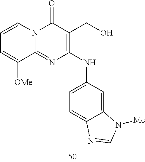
C1=CC=C([OMe])C2=NC(NC3=CC=C4C(=C3)N([Me])C=N4)=C(CO)C(=O)N12
